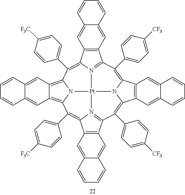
C1=CC2=CC3=C(C=C2C=C1)C1=N2C3=C(C3=CC=C([F3C])C=C3)C3=C4C=C5C=CC=CC5=CC4=C4N3[Pt]23N2=C(C5=C(C=C6C=CC=CC6=C5)C2=C4C2=CC=C([F3C])C=C2)C(C2=CC=C([CF3])C=C2)=C2C4=C(C=C5C(=C4)C=CC=C5)C(=C1C1=CC=C([CF3])C=C1)N32
